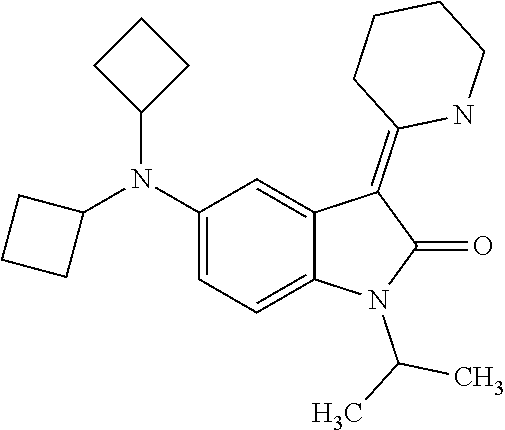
CC(N1C(=O)C(=C2CCCCN2)C2=CC(N(C3CCC3)C3CCC3)=CC=C12)C
